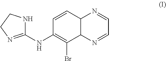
C1=CC2C(C(Br)=C1NC1=NCCN1)N=CC=N2
